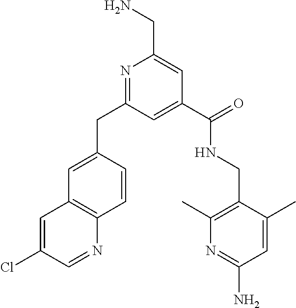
C(C1=CC(C(NCC2=C(C)N=C(N)C=C2C)=O)=CC(CC2=CC3=C(C=C2)N=CC(Cl)=C3)=N1)N
